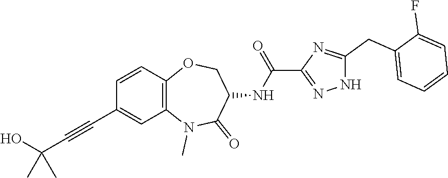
N1C(CC2=CC=CC=C2F)=NC(C(NC2C(=O)N(C)C3=C(C=CC(C#CC(C)(O)C)=C3)OC2)=O)=N1
